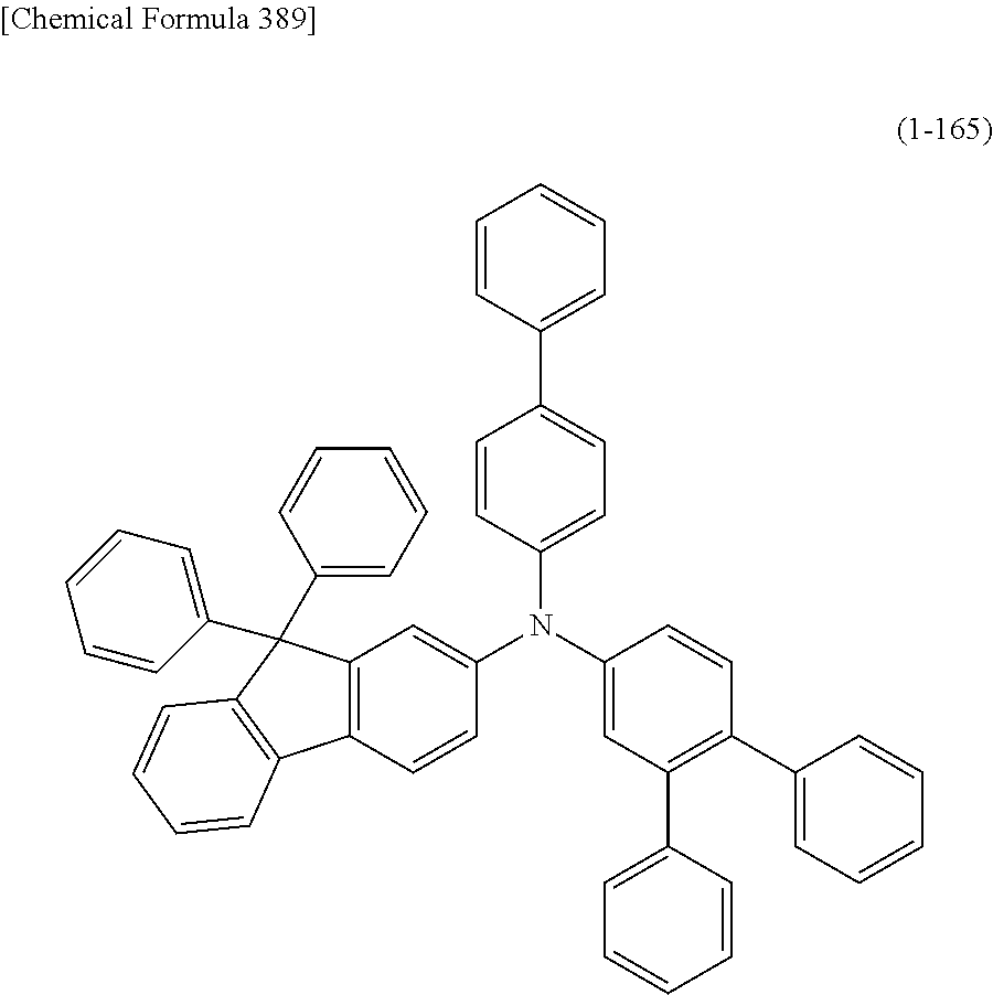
C1=CC(N(C2=CC3=C(C=C2)C2=C(C3(C3=CC=CC=C3)C3=CC=CC=C3)C=CC=C2)C2=CC=C(C3=CC=CC=C3)C=C2)=CC(C2=CC=CC=C2)=C1C1=CC=CC=C1
